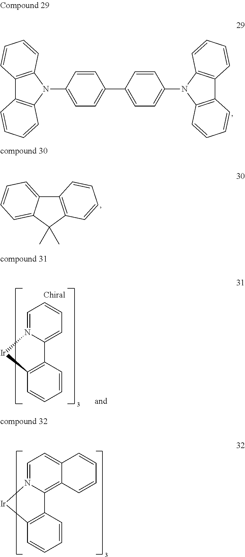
C12=C(N(C3=CC=C(C4=CC=C(N5C6=C(C7=C5C=CC=C7)C=CC=C6)C=C4)C=C3)C3=C1C=CC=C3)C=CC=C2.C12=C(C(C)(C)C3=CC=CC=C13)C=CC=C2.C1=N2C(=C3C(=C1)C=CC=C3)C1=C(C=CC=C1)[Ir]2.C1=N2C(=CC=C1)C1=C(C=CC=C1)[Ir]2
